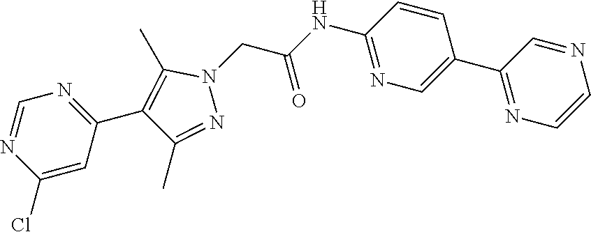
C1(C2=CN=C(NC(=O)CN3C(C)=C(C4=NC=NC(Cl)=C4)C(C)=N3)C=C2)=NC=CN=C1
